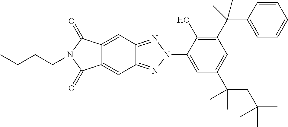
C12=CC3=NN(C4=CC(C(CC(C)(C)C)(C)C)=CC(C(C5=CC=CC=C5)(C)C)=C4O)N=C3C=C1C(=O)N(CCCC)C2=O
